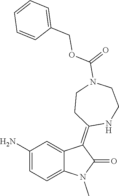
C1(N)=CC=C2C(=C1)C(=C1NCCN(C(=O)OCC3=CC=CC=C3)CC1)C(=O)N2C
